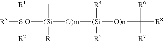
[R3][SiO]([(Si]([O)m][(Si]([O)n]C([R8])([R6])[R7])([R4])[R5])(C)[R])([R1])[R2]
